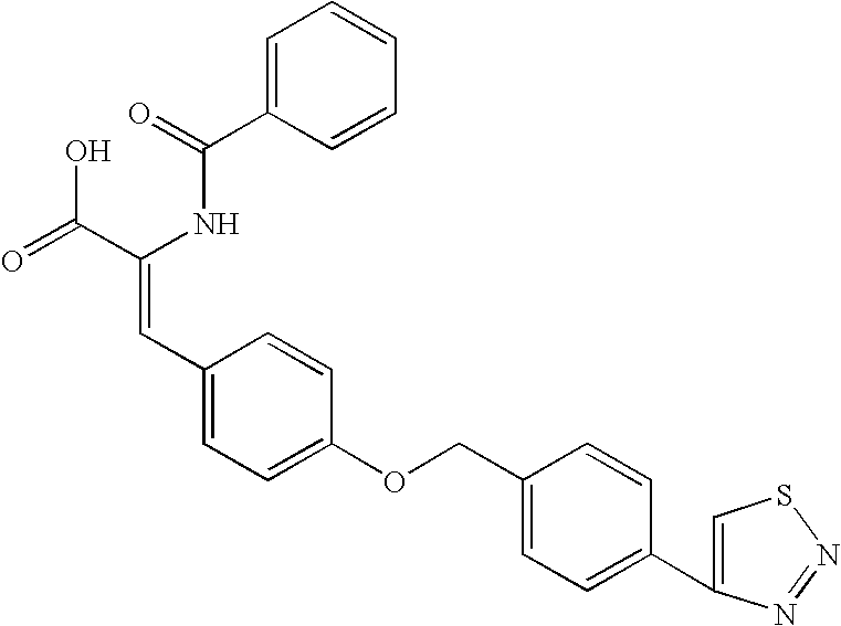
C(=O)(NC(C(=O)O)=CC1=CC=C(OCC2=CC=C(C3=CSN=N3)C=C2)C=C1)C1=CC=CC=C1
